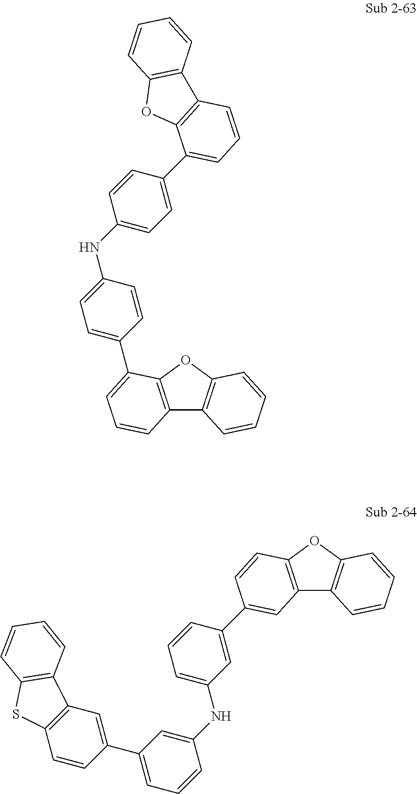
C1=CC2=C(C(C3=CC=C(NC4=CC=C(C5=CC=CC6=C5OC5=C6C=CC=C5)C=C4)C=C3)=C1)OC1=C2C=CC=C1.C1=C(C2=CC=CC(NC3=CC=CC(C4=CC5=C(OC6=C5C=CC=C6)C=C4)=C3)=C2)C=CC2=C1C1=C(S2)C=CC=C1
